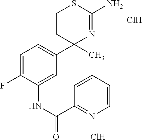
C1=C(F)C(NC(=O)C2=NC=CC=C2)=CC(C2(C)N=C(N)SCC2)=C1.Cl.Cl
